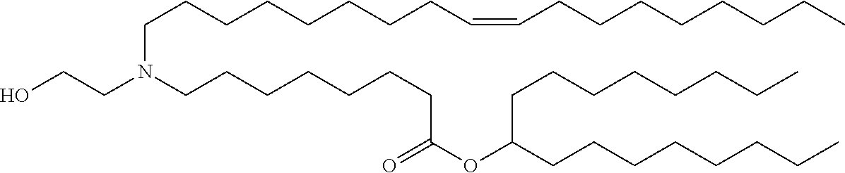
C(C=CCCCCCCCC)CCCCCCCN(CCCCCCCC(=O)OC(CCCCCCCC)CCCCCCCC)CCO
